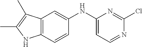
C12=C(C=CC(NC3=CC=NC(Cl)=N3)=C1)NC(C)=C2C
